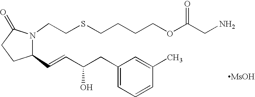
[MsOH].C1(C=CC(CC2=CC=CC(C)=C2)O)N(CCSCCCCOC(CN)=O)C(=O)CC1
